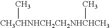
[CH3CHNHCH2CH2NHCHCH3](C)C
